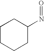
C1CCCC(N=O)C1
